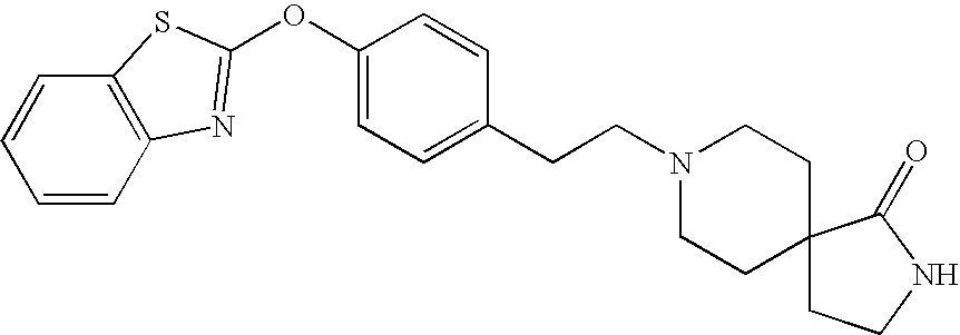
C1=CC2=C(C=C1)SC(OC1=CC=C(CCN3CCC4(CC3)CCNC4=O)C=C1)=N2
